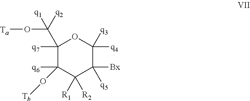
C1([q7])(C(O[Ta])([q1])[q2])C([q6])(O[Tb])C([R2])([R1])C([Bx])([q5])C([q4])([q3])O1
